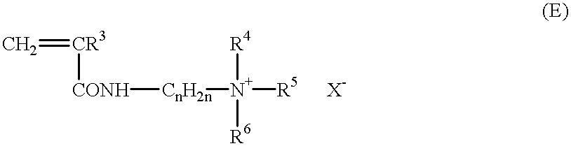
C=[CR3][CONH][CnH2n][N+]([R5])([R6])[R4]
